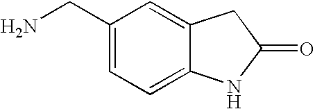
NCC1=CC=C2C(=C1)CC(=O)N2
